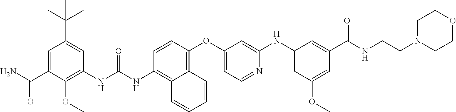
C1(C(C)(C)C)=CC(NC(NC2=C3C(=C(OC4=CC=NC(NC5=CC(OC)=CC(C(NCCN6CCOCC6)=O)=C5)=C4)C=C2)C=CC=C3)=O)=C(OC)C(C(N)=O)=C1
